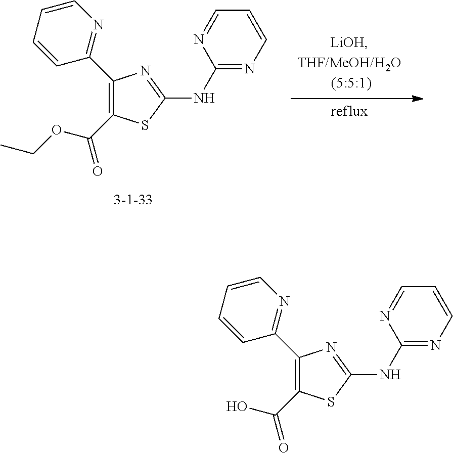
C1(NC2=NC=CC=N2)=NC(C2=NC=CC=C2)=C(C(O)=O)S1.C1(NC2=NC=CC=N2)=NC(C2=NC=CC=C2)=C(C(OCC)=O)S1
